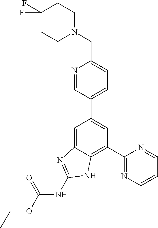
C1(C2=NC=CC=N2)=C2C(=CC(C3=CC=C(CN4CCC(F)(F)CC4)N=C3)=C1)N=C(NC(OCC)=O)N2
